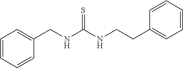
C1=CC=CC(CNC(NCCC2=CC=CC=C2)=S)=C1
